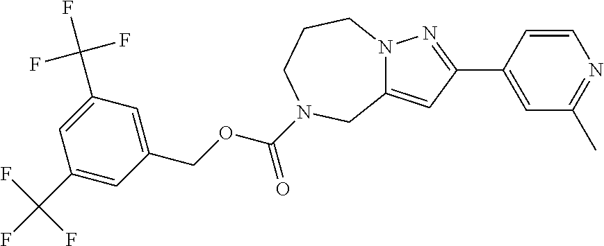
C12=CC(C3=CC(C)=NC=C3)=NN1CCCN(C(OCC1=CC(C(F)(F)F)=CC(C(F)(F)F)=C1)=O)C2
